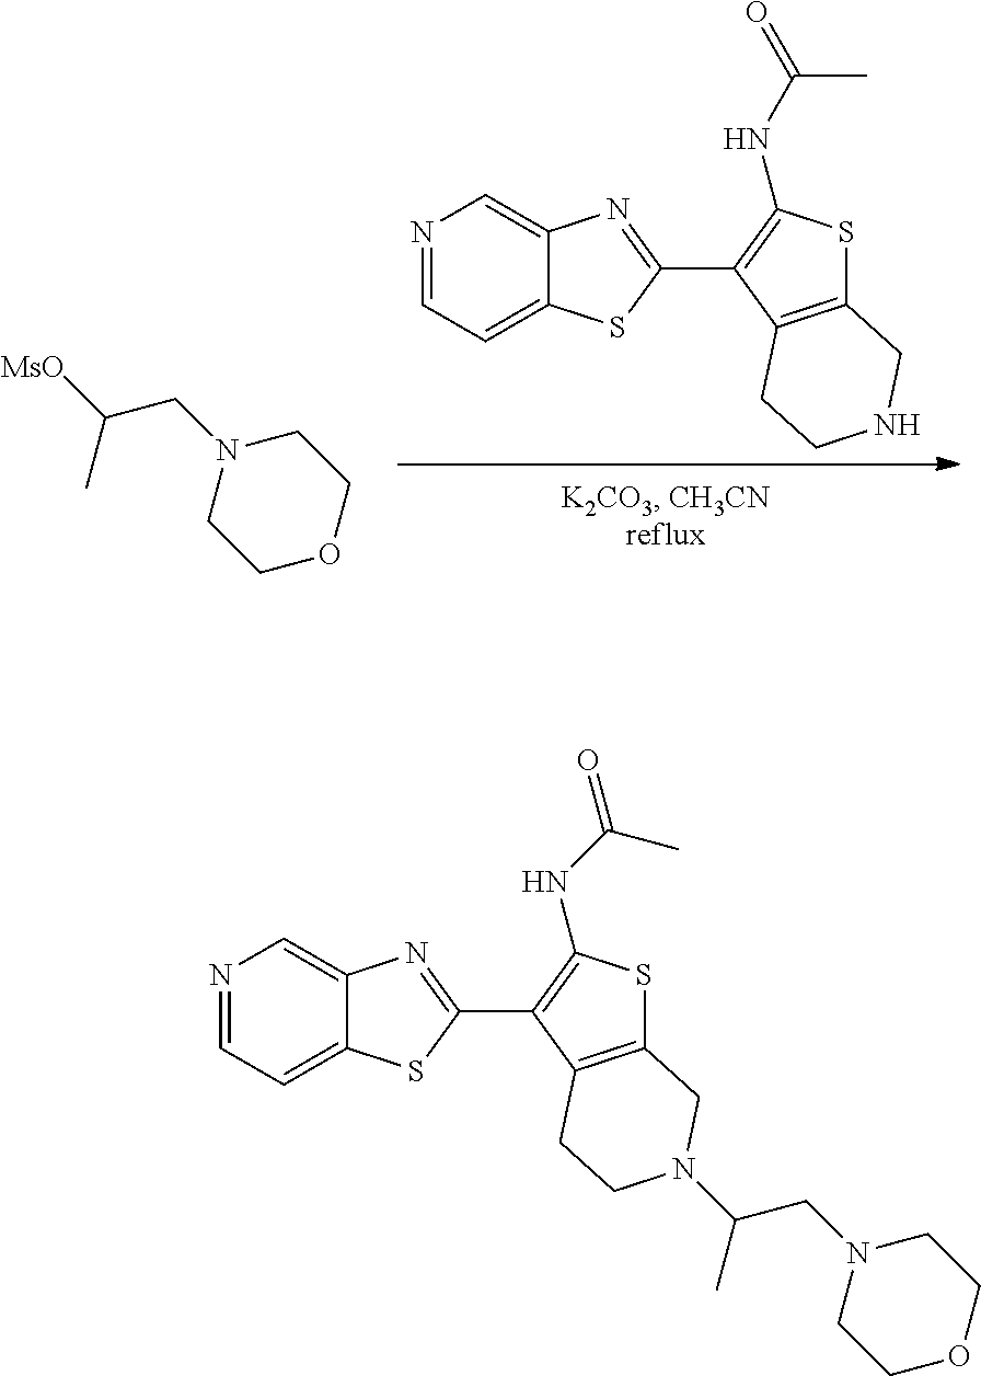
C1=NC=C2C(=C1)SC(C1=C(NC(=O)C)SC3=C1CCNC3)=N2.N1(CC([MsO])C)CCOCC1.C1=NC=C2C(=C1)SC(C1=C(NC(=O)C)SC3=C1CCN(C(CN1CCOCC1)C)C3)=N2
